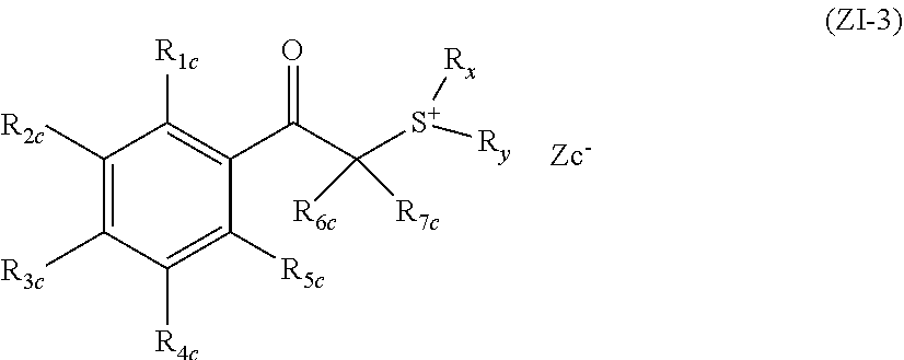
C1([R2c])=C([R3c])C([R4c])=C([R5c])C(C(C([R7c])([R6c])[S+]([Ry])[Rx])=O)=C1[R1c]
